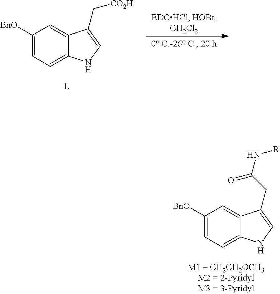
C1([BnO])=CC=C2C(=C1)C(C[CO2H])=CN2.C1([BnO])=CC=C2C(=C1)C(CC(N[R])=O)=CN2
